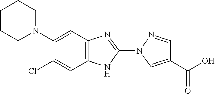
C1(N2CCCCC2)=CC2=C(C=C1Cl)NC(N1C=C(C(O)=O)C=N1)=N2
